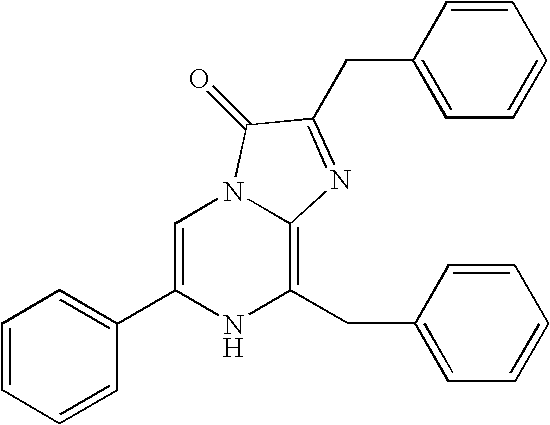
C1=CC=CC(C2=CN3C(=C(CC4=CC=CC=C4)N2)N=C(CC2=CC=CC=C2)C3=O)=C1
